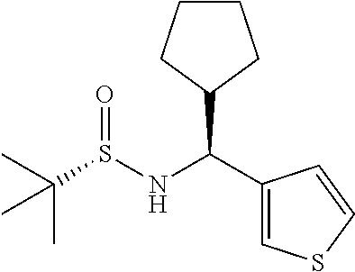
C1CCC(C(C2=CSC=C2)NS(C(C)(C)C)=O)C1
